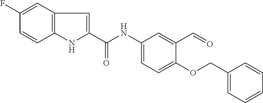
C1(F)=CC2=C(C=C1)NC(C(NC1=CC=C(OCC3=CC=CC=C3)C(C=O)=C1)=O)=C2
